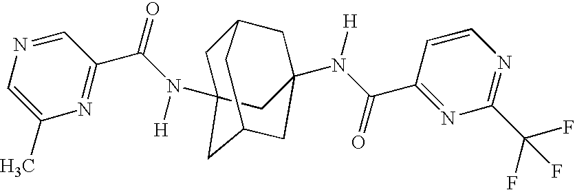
C1C2(N(C(C3=NC(C)=CN=C3)=O)[H])CC3CC(N(C(=O)C4=NC(C(F)(F)F)=NC=C4)[H])(CC1C3)C2
